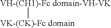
[VH-(CH1)-Fc domain-VH-VK][VK-(CK)-Fc domain]
